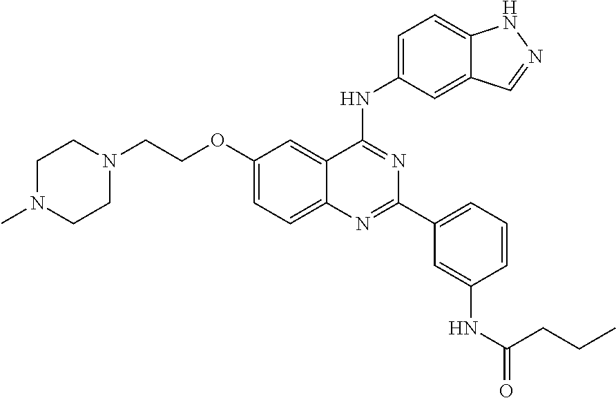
N1=C(C2=CC=CC(NC(=O)CCC)=C2)N=C(NC2=CC=C3NN=CC3=C2)C2=CC(OCCN3CCN(C)CC3)=CC=C12
